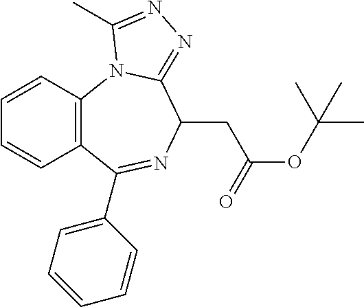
C12=C(C(C3=CC=CC=C3)=NC(CC(OC(C)(C)C)=O)C3=NN=C(C)N13)C=CC=C2
